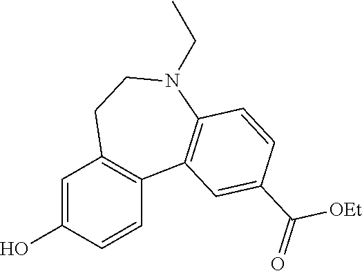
C1=C(O)C=CC2=C1CCN(CC)C1=C2C=C(C(=O)[OEt])C=C1
